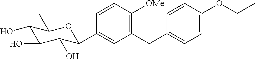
C1(CC2=CC=C(OCC)C=C2)=C([OMe])C=CC(C2C(O)C(O)C(O)C(C)O2)=C1
